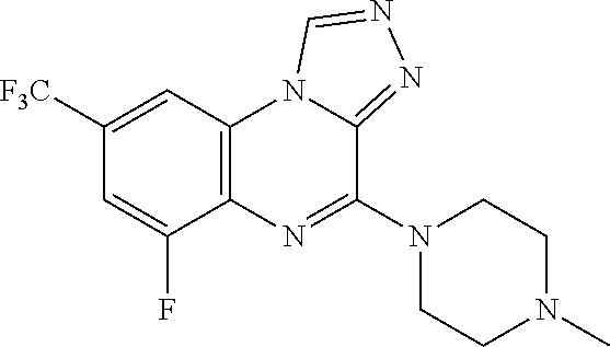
C12=C(C=C([F3C])C=C1F)N1C(=NN=C1)C(N1CCN(C)CC1)=N2
